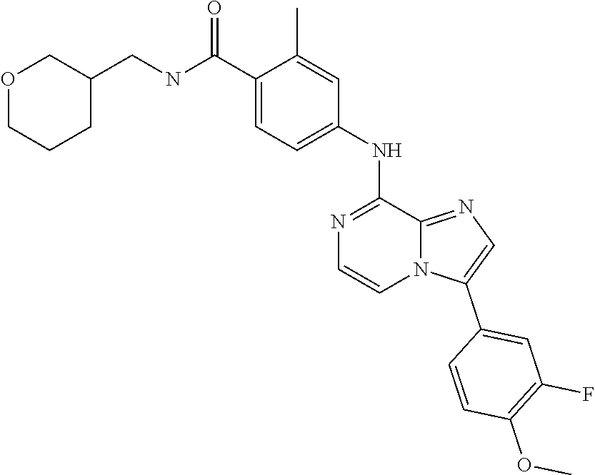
C1(C)=CC(NC2=NC=CN3C2=NC=C3C2=CC(F)=C(OC)C=C2)=CC=C1C(NCC1COCCC1)=O
